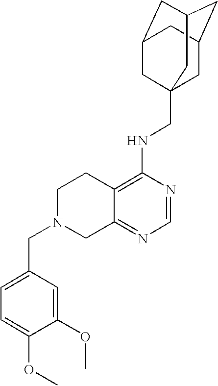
C12=C(NCC34CC5CC(CC(C3)C5)C4)N=CN=C1CN(CC1=CC=C(OC)C(OC)=C1)CC2
